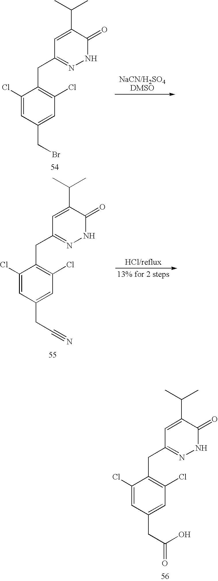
C1(Cl)=CC(CBr)=CC(Cl)=C1CC1=NNC(=O)C(C(C)C)=C1.C1(Cl)=CC(CC(O)=O)=CC(Cl)=C1CC1=NNC(=O)C(C(C)C)=C1.C1(Cl)=CC(CC#N)=CC(Cl)=C1CC1=NNC(=O)C(C(C)C)=C1
